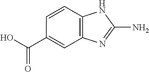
C1=CC2=C(C=C1C(O)=O)N=C(N)N2
